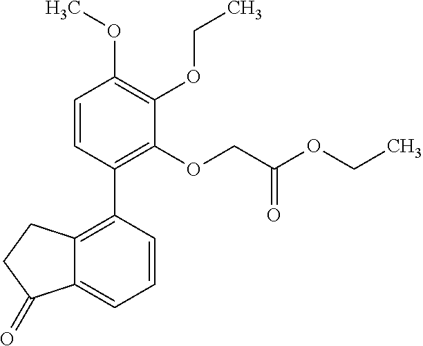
C12=C(C3=C(OCC(OCC)=O)C(OCC)=C(OC)C=C3)C=CC=C1C(=O)CC2
